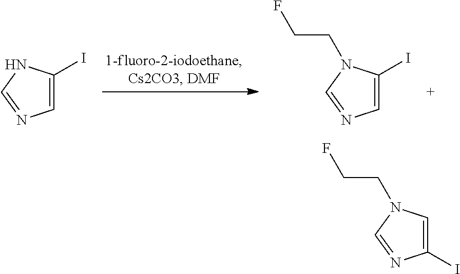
C1=C(I)NC=N1.C1=C(I)N(CCF)C=N1.C1(I)=CN(CCF)C=N1
